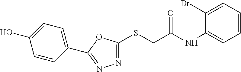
N1=C(SCC(NC2=CC=CC=C2Br)=O)OC(C2=CC=C(O)C=C2)=N1
